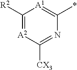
C1([R2])=[A2]C([CX3])=NC(*)=[A1]1
